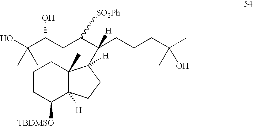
C1CC([TBDMSO])C2([H])C(C)(C1)C(C(CCCC(C)(C)O)(C(CC(C(O)(C)C)O)[SO2Ph])[H])([H])CC2
